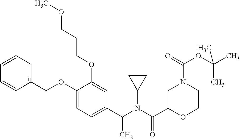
C1(OCC2=CC=CC=C2)=CC=C(C(N(C(C2OCCN(C(=O)OC(C)(C)C)C2)=O)C2CC2)C)C=C1OCCCOC
